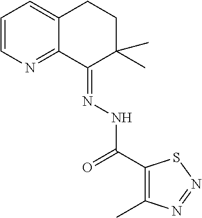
C1=CN=C2C(=C1)CCC(C)(C)C2=NNC(C1=C(C)N=NS1)=O
